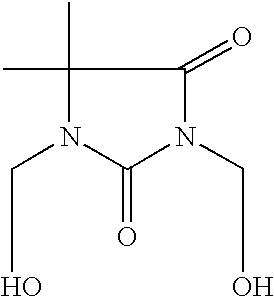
C1(C)(C)N(CO)C(=O)N(CO)C1=O
